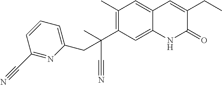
C(C(C1=C(C)C=C2C(=C1)NC(=O)C(CC)=C2)(C#N)C)C1=CC=CC(C#N)=N1
